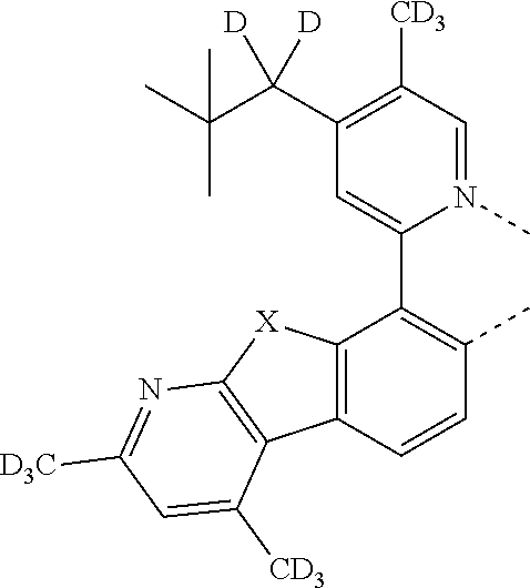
C12=C(C=CC(C)=C1C1=CC(C(C(C)(C)C)([D])[D])=C([CD3])C=N1C)C1=C([X]2)N=C([D3C])C=C1[CD3]
